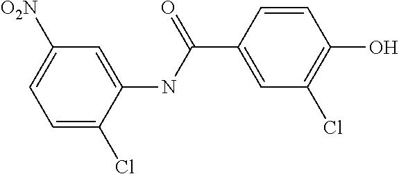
C1=C(Cl)C(NC(C2=CC(Cl)=C(O)C=C2)=O)=CC([O2N])=C1
